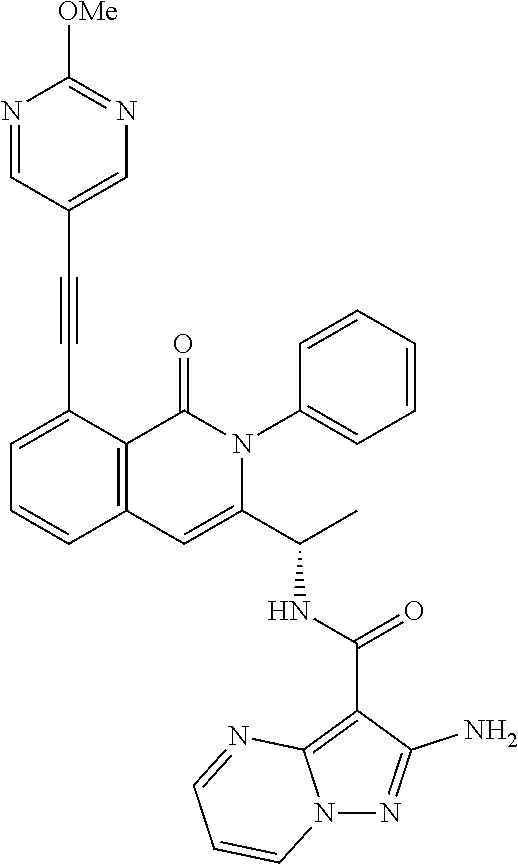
C1=C(C#CC2=CN=C([OMe])N=C2)C2=C(C=C1)C=C(C(C)NC(C1=C3N(N=C1N)C=CC=N3)=O)N(C1=CC=CC=C1)C2=O
